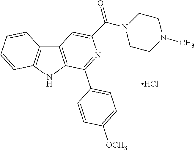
C12=C(NC3=C1C=CC=C3)C(C1=CC=C([OCH3])C=C1)=NC(C(N1CCN(C)CC1)=O)=C2.Cl
